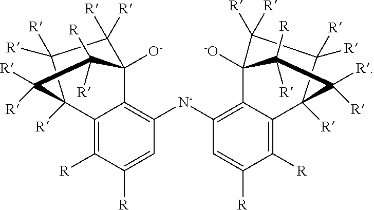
C12=C([R])C([R])=CC([N-]C3=C4C(=C([R])C([R])=C3)C3([R])C([R])([R])C([R])([R])C4([-O])C([R])([R])C3([R])[R])=C1C1([O-])C([R])([R])C([R])([R])C2([R])C([R])([R])C1([R])[R]
